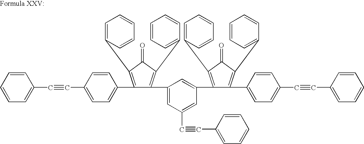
C1=CC=CC=C1C#CC1=CC=C(C2=C(C3=CC=CC=C3)C(=O)C(C3=CC=CC=C3)=C2C2=CC(C#CC3=CC=CC=C3)=CC(C3=C(C4=CC=CC=C4)C(=O)C(C4=CC=CC=C4)=C3C3=CC=C(C#CC4=CC=CC=C4)C=C3)=C2)C=C1
